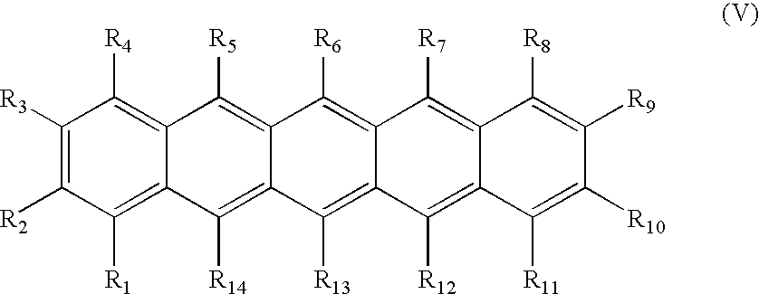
C1([R3])=C([R2])C([R1])=C2C(=C1[R4])C([R5])=C1C(=C2[R14])C([R13])=C2C(=C1[R6])C([R7])=C1C(=C2[R12])C([R11])=C([R10])C([R9])=C1[R8]
